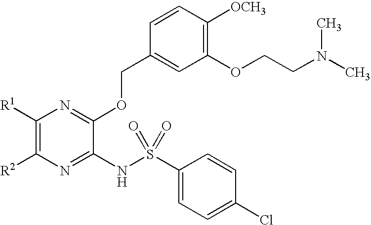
C1([R1])=C([R2])N=C(NS(C2=CC=C(Cl)C=C2)(=O)=O)C(OCC2=CC(OCCN(C)C)=C([OCH3])C=C2)=N1
